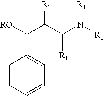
[RO]C(C(C(N([R1])[R1])[R1])[R1])C1=CC=CC=C1
